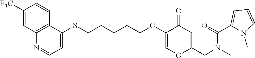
C1([F3C])=CC2=C(C=C1)C(SCCCCCOC1=COC(CN(C)C(C3=CC=CN3C)=O)=CC1=O)=CC=N2
